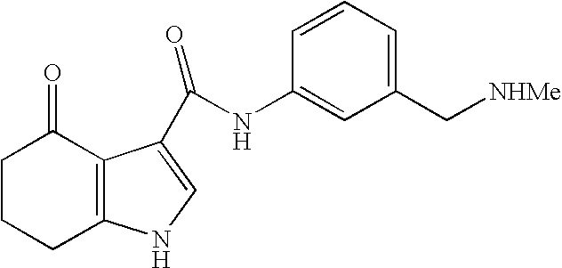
C1CCC2=C(C1=O)C(C(NC1=CC(C[NHMe])=CC=C1)=O)=CN2
